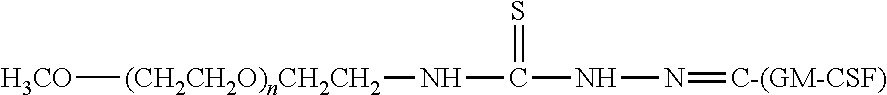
[H3CO][(CH2CH2O)nCH2CH2]NC(NN=[C-(GM-CSF)])=S
